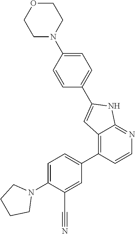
N1(C2=CC=C(C3=C4C(=NC=C3)NC(C3=CC=C(N5CCOCC5)C=C3)=C4)C=C2C#N)CCCC1
